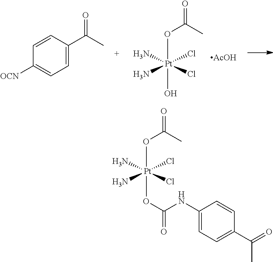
C1=C(C(C)=O)C=CC([OCN])=C1.[Pt](OC(=O)C)(O)(Cl)(Cl)(N)N.[AcOH].[Pt](OC(=O)C)(Cl)(Cl)(N)(N)OC(NC1=CC=C(C(=O)C)C=C1)=O
